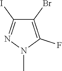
C1(I)=NN(C)C(F)=C1Br
